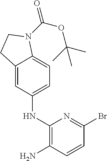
C12=CC(NC3=C(N)C=CC(Br)=N3)=CC=C1N(C(OC(C)(C)C)=O)CC2
